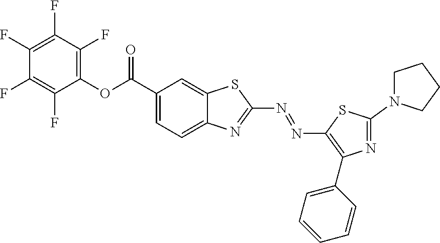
C1(C(=O)OC2=C(F)C(F)=C(F)C(F)=C2F)=CC=C2C(=C1)SC(N=NC1=C(C3=CC=CC=C3)N=C(N3CCCC3)S1)=N2
